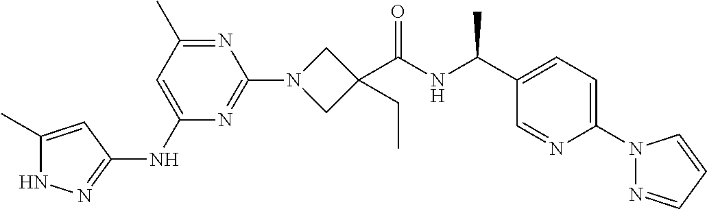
N1C(C)=CC(NC2=CC(C)=NC(N3CC(C(NC(C4=CC=C(N5N=CC=C5)N=C4)C)=O)(CC)C3)=N2)=N1
